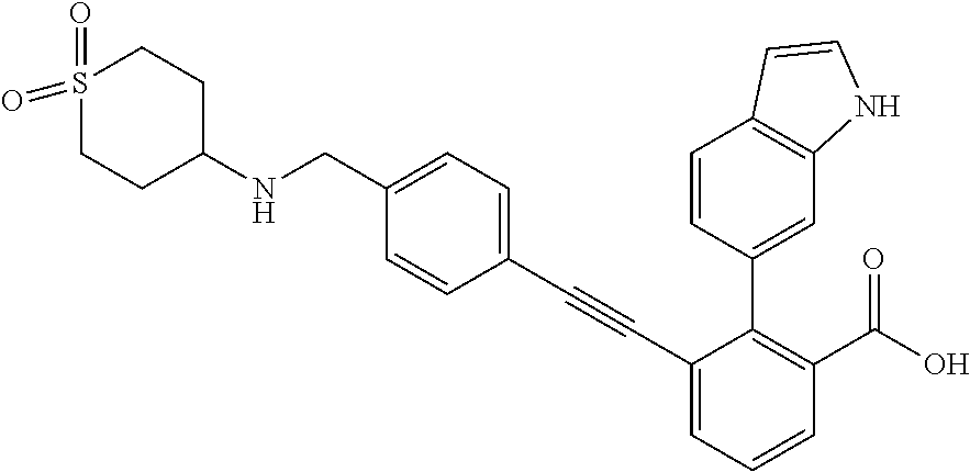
N(CC1=CC=C(C#CC2=CC=CC(C(O)=O)=C2C2=CC3=C(C=C2)C=CN3)C=C1)C1CCS(=O)(=O)CC1
